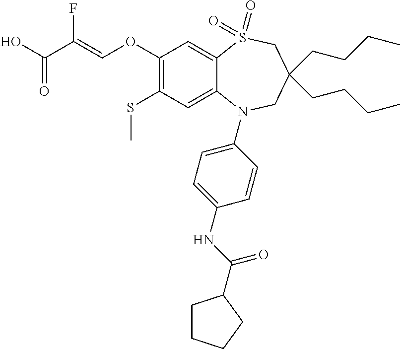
OC(C(=COC1=C(SC)C=C2C(=C1)S(=O)(=O)CC(CCCC)(CCCC)CN2C1=CC=C(NC(=O)C2CCCC2)C=C1)F)=O
